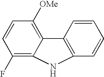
C1(F)=C2C(=C([OMe])C=C1)C1=C(C=CC=C1)N2
